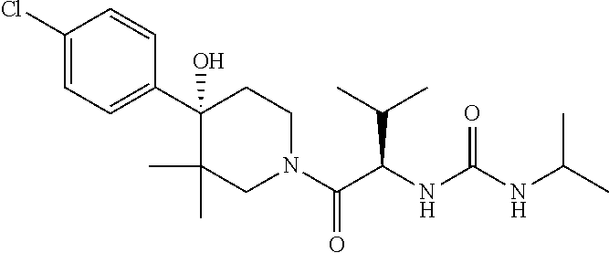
C1(Cl)=CC=C(C2(O)CCN(C(C(NC(NC(C)C)=O)C(C)C)=O)CC2(C)C)C=C1
